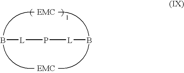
B[L]P[L]B
